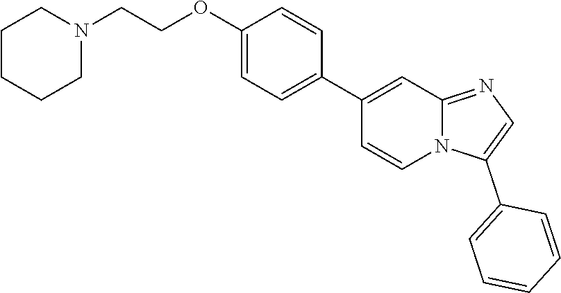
C1(OCCN2CCCCC2)=CC=C(C2=CC3=NC=C(C4=CC=CC=C4)N3C=C2)C=C1
